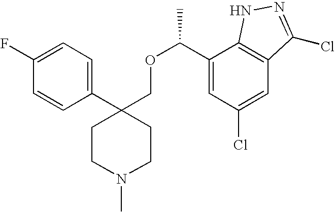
C1(C2(COC(C)C3=CC(Cl)=CC4=C3NN=C4Cl)CCN(C)CC2)=CC=C(F)C=C1
